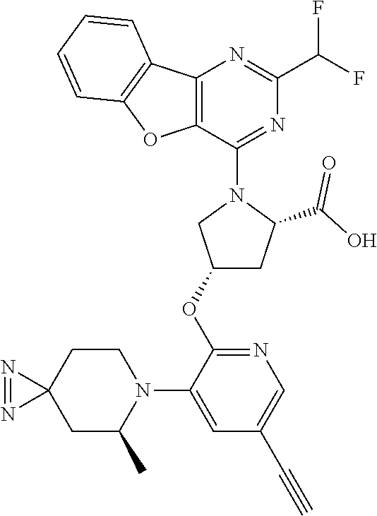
C12=C(C(N3CC(OC4=NC=C(C#C)C=C4N4CCC5(CC4C)N=N5)CC3C(O)=O)=NC(C(F)F)=N1)OC1=C2C=CC=C1
